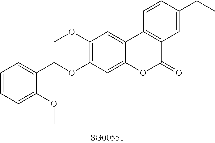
O(C1=C(OC)C=C2C(=C1)OC(=O)C1=C2C=CC(CC)=C1)CC1=CC=CC=C1OC
